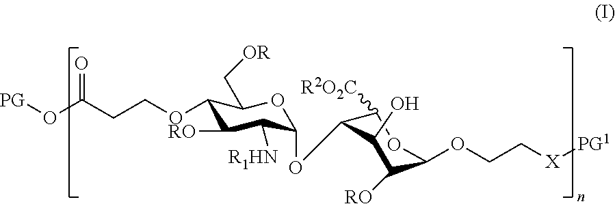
C1([R2O2C])C(OC2C([R1HN])C([RO])C(OCCC(O[PG])=O)C(C[OR])O2)C(O)C([RO])C(OCC[X][PG1])O1
